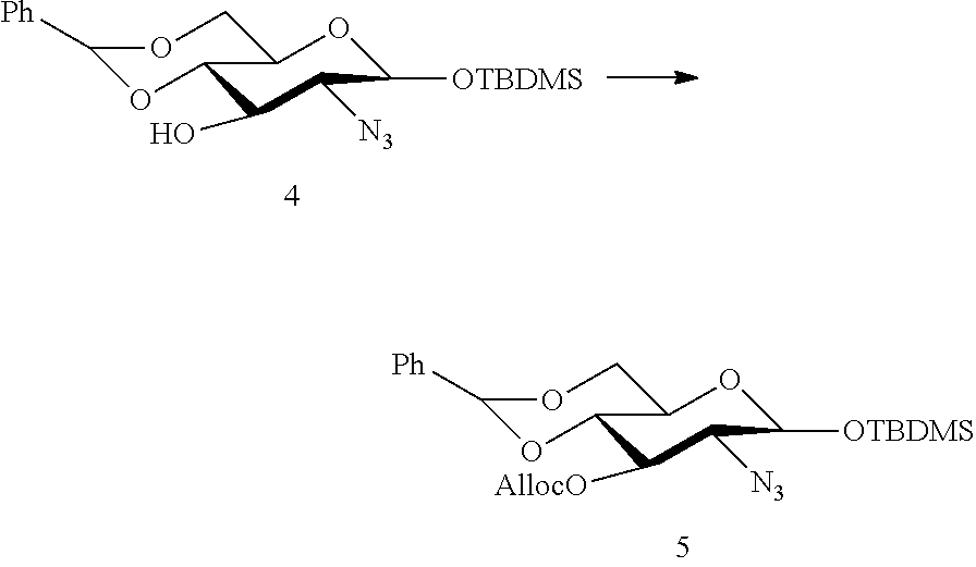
C1([AllocO])C([N3])C([OTBDMS])OC2C1OC([Ph])OC2.C1(O)C([N3])C([OTBDMS])OC2C1OC([Ph])OC2
